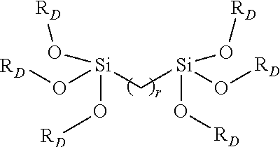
[Si](C[Si](O[RD])(O[RD])O[RD])(O[RD])(O[RD])O[RD]
